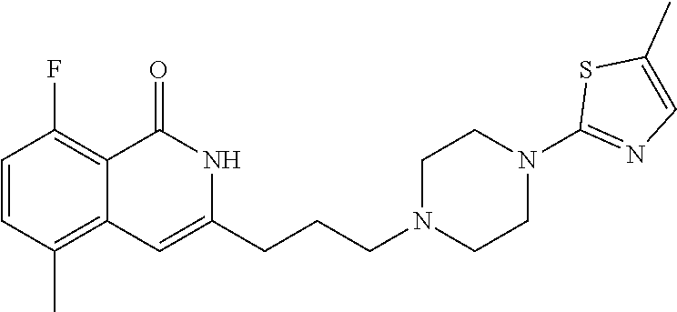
C1=CC(C)=C2C(=C1F)C(=O)NC(CCCN1CCN(C3=NC=C(C)S3)CC1)=C2
